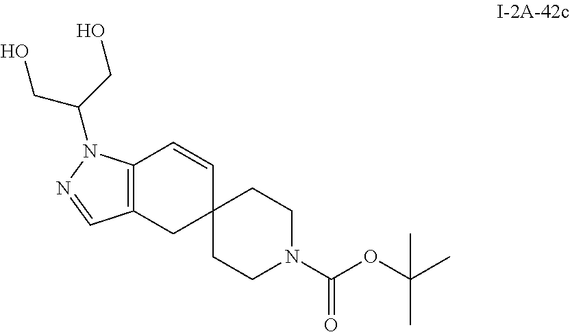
C12(CCN(C(OC(C)(C)C)=O)CC1)C=CC1=C(C2)C=NN1C(CO)CO
